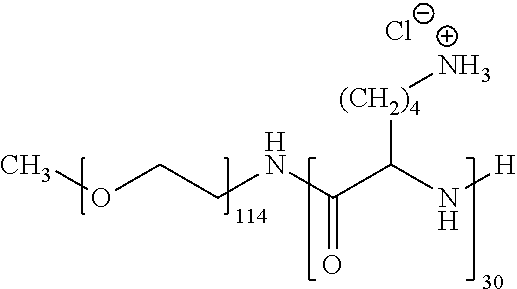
COCCNC(C(N[H])[(CH2)4]N)=O.Cl
